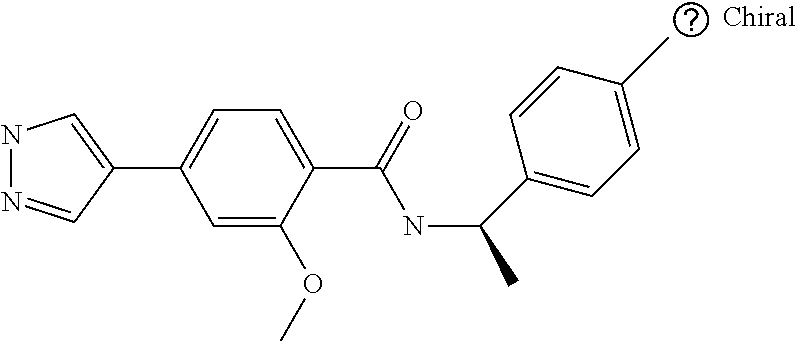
C1(C2=CNN=C2)=CC=C(C(=O)NC(C)C2=CC=C(C)C=C2)C(OC)=C1
